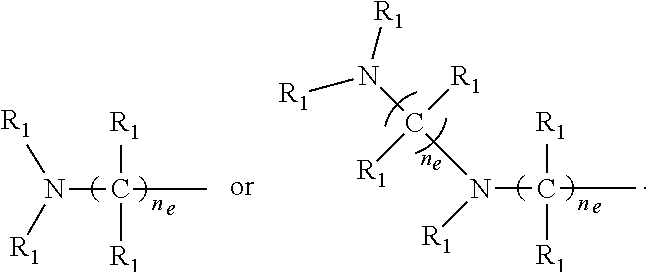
C(N([R1])[R1])(C)([R1])[R1].[R1]N(C(N([R1])C(C)([R1])[R1])([R1])[R1])[R1]
